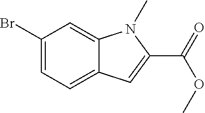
C1(Br)=CC=C2C(=C1)N(C)C(C(=O)OC)=C2
